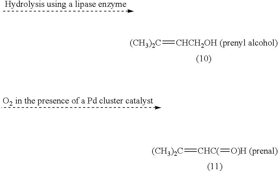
[(CH3)2C]=[CHCH2OH (prenyl alcohol)].[(CH3)2C]=[CHC(]=[O)H (prenal)]
